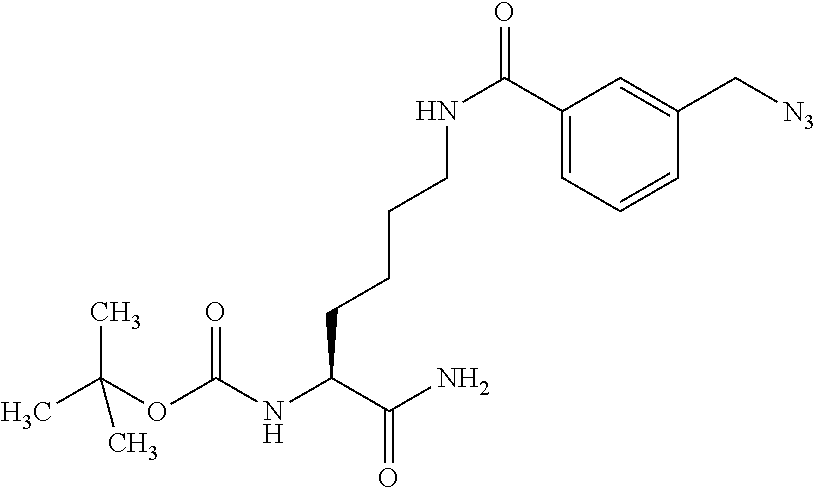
CC(OC(NC(C(N)=O)CCCCNC(C1=CC=CC(C[N3])=C1)=O)=O)(C)C
